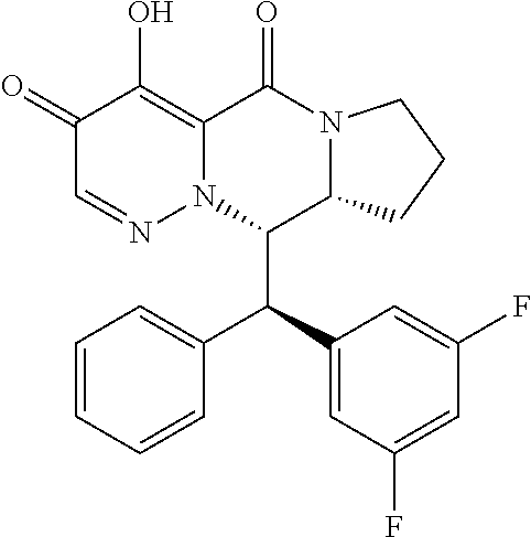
C1(=O)C=NN2C(=C1O)C(=O)N1C(C2C(C2=CC(F)=CC(F)=C2)C2=CC=CC=C2)CCC1
